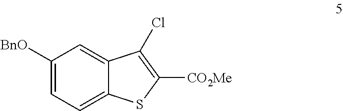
C1([BnO])=CC=C2C(=C1)C(Cl)=C([CO2Me])S2
